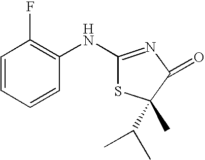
C1=CC=CC(NC2=NC(=O)C(C)(C(C)C)S2)=C1F
